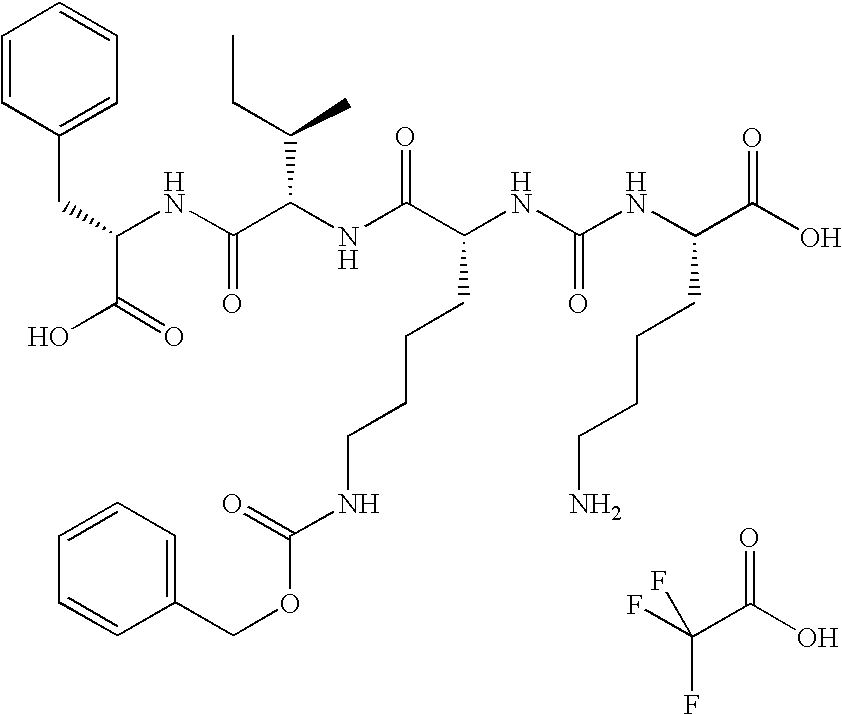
C1(CC(NC(C(NC(C(CCCCNC(=O)OCC2=CC=CC=C2)NC(NC(C(O)=O)CCCCN)=O)=O)C(CC)C)=O)C(O)=O)=CC=CC=C1.C(C(O)=O)(F)(F)F
